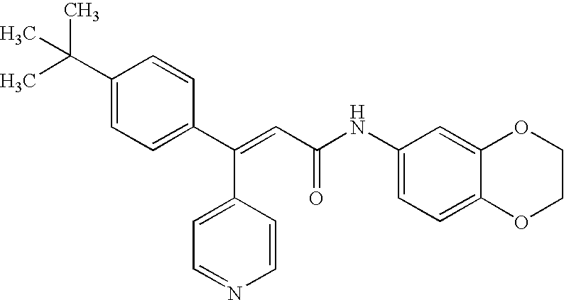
C(=CC(=O)NC1=CC=C2C(=C1)OCCO2)(C1=CC=C(C(C)(C)C)C=C1)C1=CC=NC=C1
